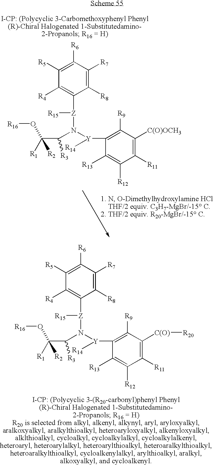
C1([R5])=C([R6])C([R7])=C([R8])C([Z]([R15])N([Y](C2=C([R9])C([C(O)OCH3])=C([R11])C([R12])=C2[R13])[R14])C([R3])C([R1])(O[R16])[R2])=C1[R4].C1([R5])=C([R6])C([R7])=C([R8])C([Z]([R15])N([Y](C2=C([R9])C([C(O)][R20])=C([R11])C([R12])=C2[R13])[R14])C([R3])C([R1])(O[R16])[R2])=C1[R4]
